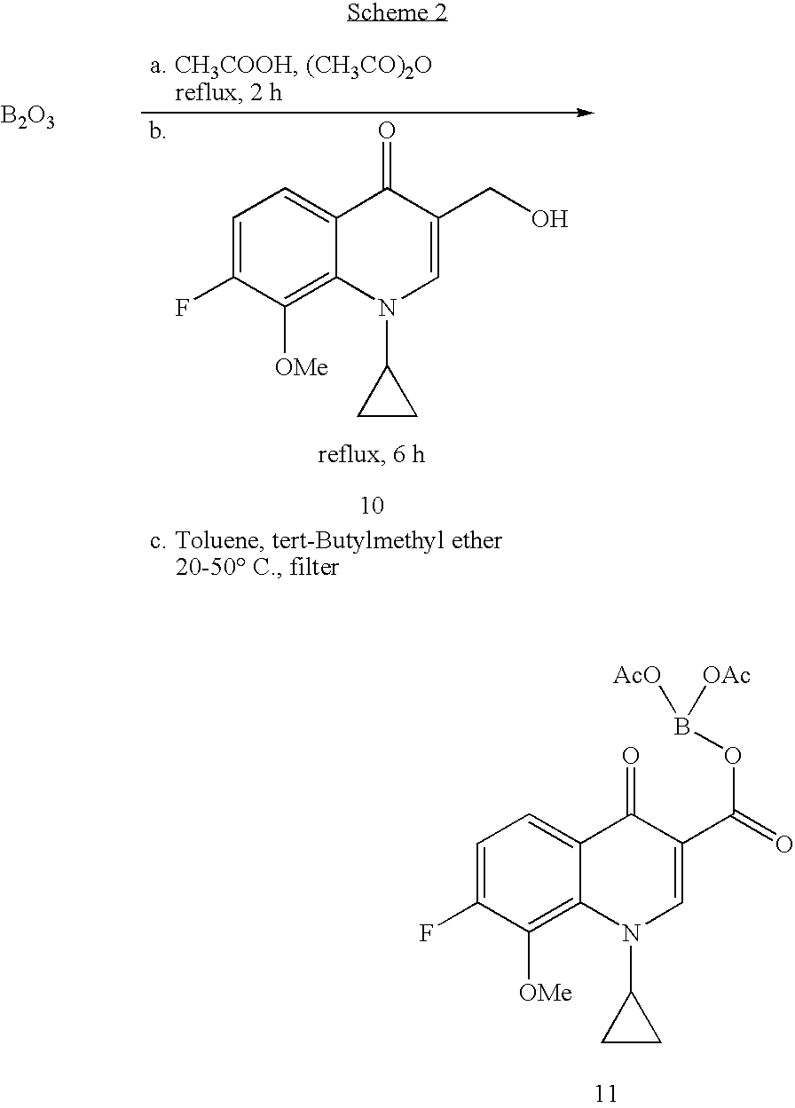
C1=C(F)C([OMe])=C2C(=C1)C(=O)C(CO)=CN2C1CC1.b.[B2O3].C1=C(F)C([OMe])=C2C(=C1)C(=O)C(C(=O)OB([AcO])[OAc])=CN2C1CC1
